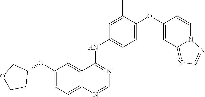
C1=C(OC2=CC3=NC=NN3C=C2)C(C)=CC(NC2=NC=NC3=CC=C(OC4COCC4)C=C23)=C1
